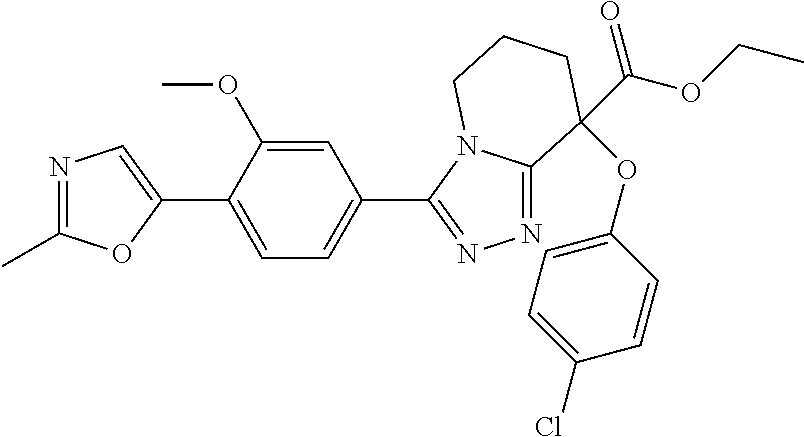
N1=C(C)OC(C2=CC=C(C3=NN=C4N3CCCC4(C(=O)OCC)OC3=CC=C(Cl)C=C3)C=C2OC)=C1
